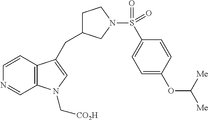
C12=C(C=CN=C1)C(CC1CCN(S(C3=CC=C(OC([Me])[Me])C=C3)(=O)=O)C1)=CN2C[CO2H]
